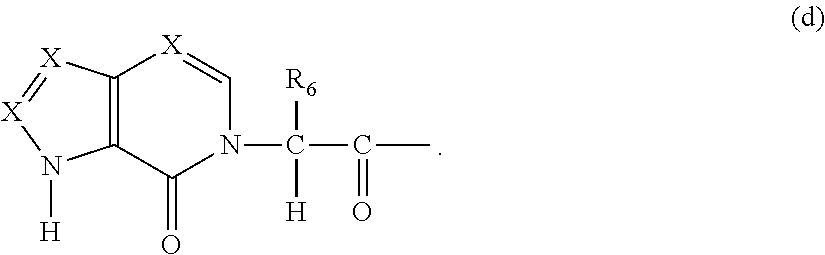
C12=C(C(=O)N(C([R6])([H])C(C)=O)C=[X]1)N([H])[X]=[X]2
